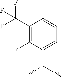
C(C1=C(F)C(C([N3])C)=CC=C1)(F)(F)F
